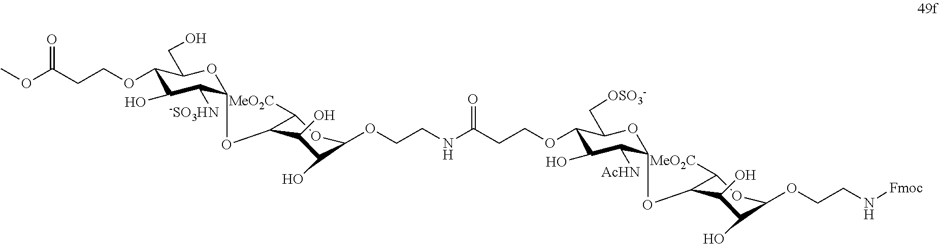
C1(OCCC(OC)=O)C(O)C([-SO3HN])C(OC2C([MeO2C])OC(OCCNC(CCOC3C(O)C([AcHN])C(OC4C([MeO2C])OC(OCCN[Fmoc])C(O)C4O)OC3C[OSO3-])=O)C(O)C2O)OC1CO
